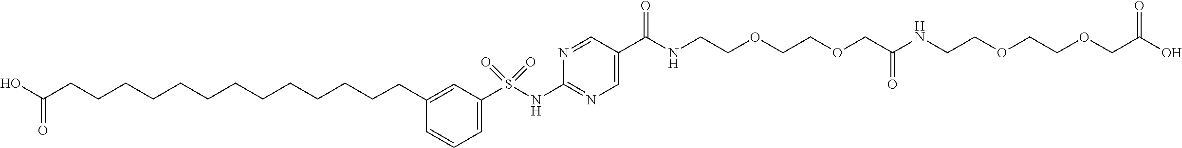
C1=CC=C(S(NC2=NC=C(C(=O)NCCOCCOCC(NCCOCCOCC(O)=O)=O)C=N2)(=O)=O)C=C1CCCCCCCCCCCCCC(O)=O
